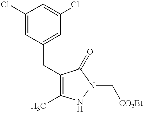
C1(Cl)=CC(CC2=C(C)NN(C[CO2Et])C2=O)=CC(Cl)=C1
